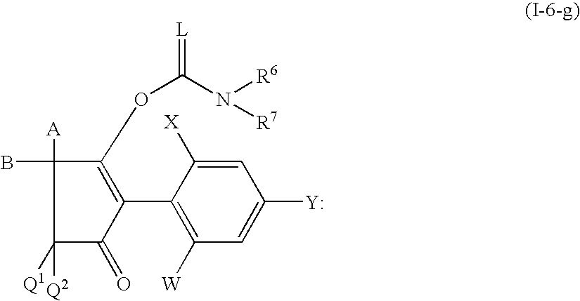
C1=C([X])C(C2=C(OC(N([R6])[R7])=[L])C([A])(B)C([Q2])([Q1])C2=O)=C([W])C=C1[Y]
